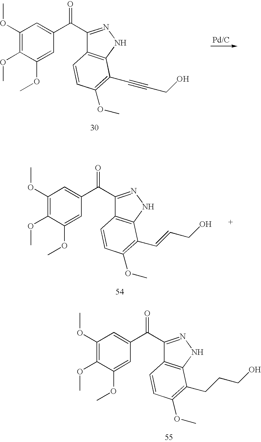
C1(OC)=C(OC)C(OC)=CC(C(C2=NNC3=C2C=CC(OC)=C3C#CCO)=O)=C1.C1(OC)=C(OC)C(OC)=CC(C(C2=NNC3=C2C=CC(OC)=C3C=CCO)=O)=C1.C1(OC)=C(OC)C(OC)=CC(C(C2=NNC3=C2C=CC(OC)=C3CCCO)=O)=C1
